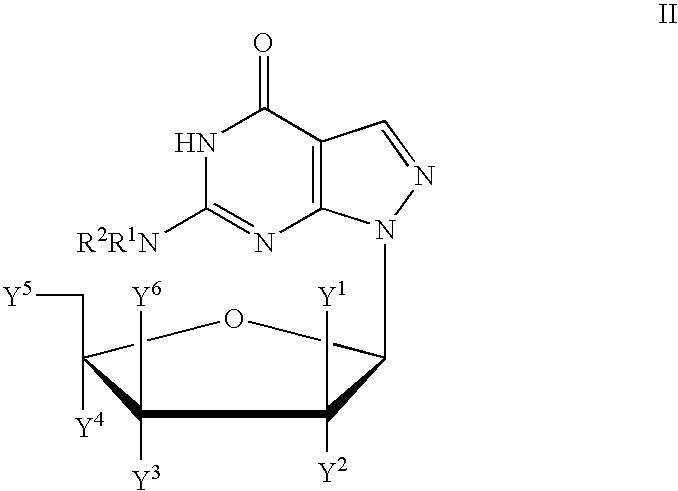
C1([Y3])([Y6])C([Y4])(C[Y5])OC(N2C3=C(C(=O)NC([R2R1N])=N3)C=N2)C1([Y2])[Y1]
